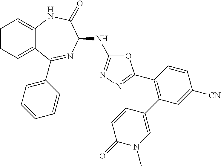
C1(C2=NN=C(NC3N=C(C4=CC=CC=C4)C4=CC=CC=C4NC3=O)O2)=C(C2=CN(C)C(=O)C=C2)C=C([CN])C=C1
